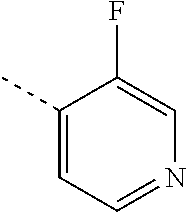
C1(C)=CC=NC=C1F
